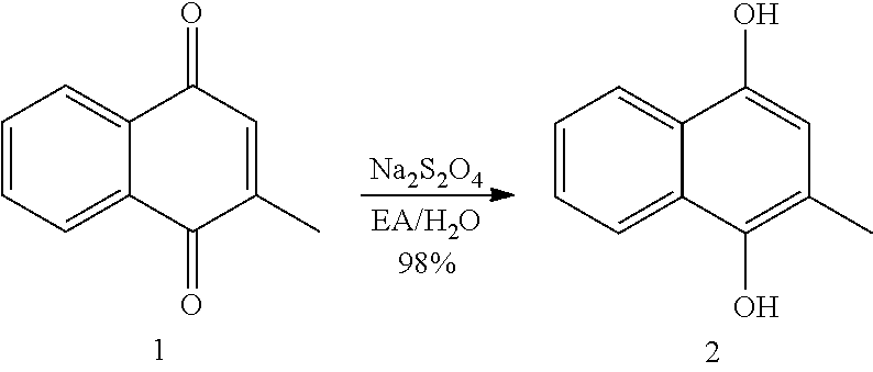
[Na2S2O4].C1=CC=C2C(=C1)C(=O)C=C(C)C2=O.C1=CC=C2C(=C1)C(O)=CC(C)=C2O
